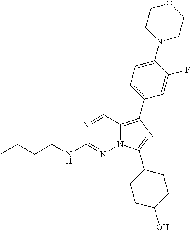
N1=CC2=C(C3=CC=C(N4CCOCC4)C(F)=C3)N=C(C3CCC(O)CC3)N2N=C1NCCCC
